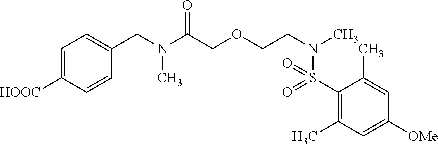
C1=C([HOOC])C=CC(CN(C(COCCN(C)S(C2=C(C)C=C([OMe])C=C2C)(=O)=O)=O)C)=C1
